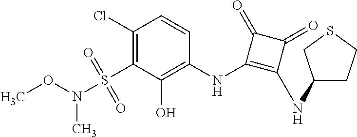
C1(Cl)=C(S(=O)(=O)N(OC)C)C(O)=C(NC2=C(NC3CCSC3)C(=O)C2=O)C=C1
